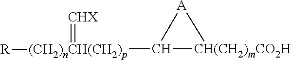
C1([(CH2)nCH(CH2)p](=[CHX])[R])[CH(CH2)mCO2H][A]1
